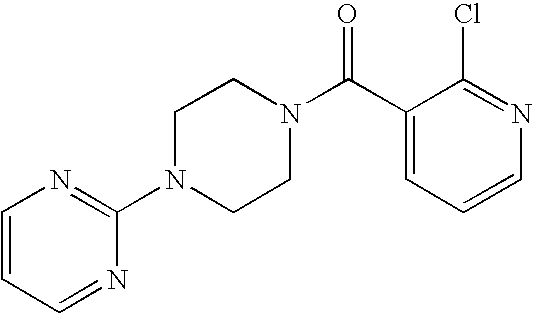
C1(N2CCN(C(C3=CC=CN=C3Cl)=O)CC2)=NC=CC=N1
